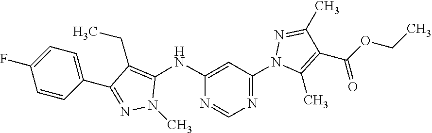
N1=CN=C(N2C(C)=C(C(OCC)=O)C(C)=N2)C=C1NC1=C(CC)C(C2=CC=C(F)C=C2)=NN1C
